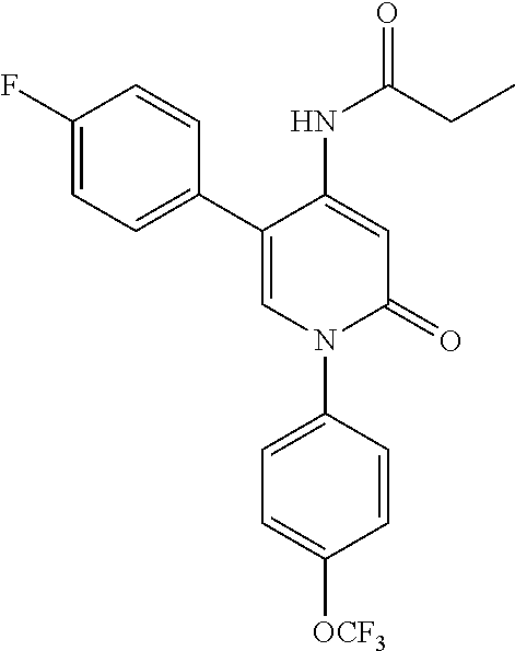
C1=C(NC(=O)CC)C(C2=CC=C(F)C=C2)=CN(C2=CC=C([OCF3])C=C2)C1=O
